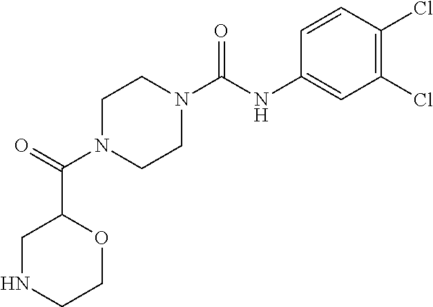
C1=CC(Cl)=C(Cl)C=C1NC(N1CCN(C(=O)C2CNCCO2)CC1)=O
